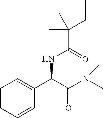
C1=CC=CC(C(C(N(C)C)=O)NC(=O)C(CC)(C)C)=C1
